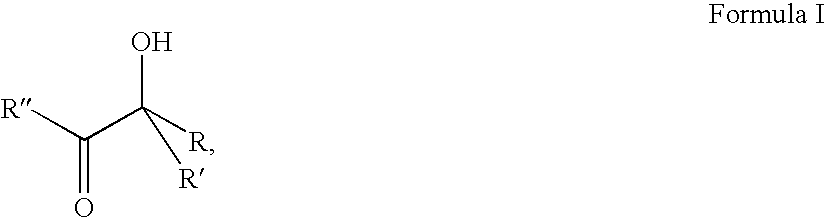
[R]C(C([R])(O)[R])=O
